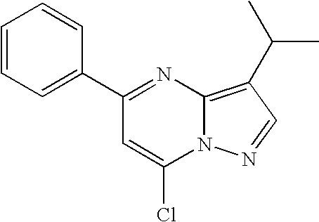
C1(C2=NC3=C(C(C)C)C=NN3C(Cl)=C2)=CC=CC=C1
